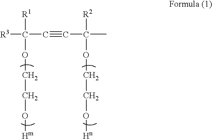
[R3]C(C#CC(C)([R2])OCCO[Hn])([R1])OCCO[Hm]
